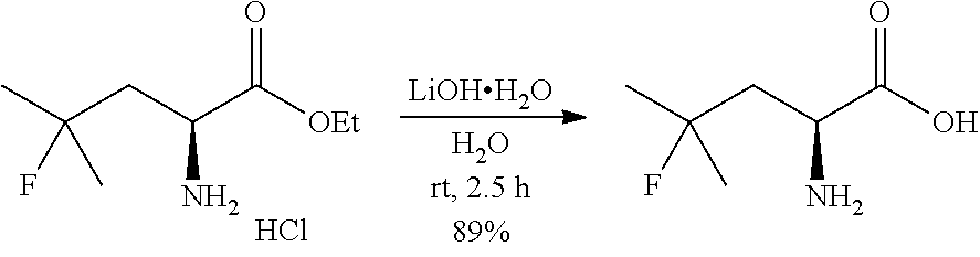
CC(CC(C([OEt])=O)N)(F)C.Cl.[LiOHH2O].CC(CC(C(O)=O)N)(F)C
